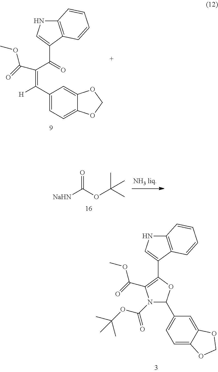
C1(C([H])=C(C(C2=CNC3=C2C=CC=C3)=O)C(=O)OC)=CC=C2C(=C1)OCO2.C1(C2=CNC3=C2C=CC=C3)=C(C(=O)OC)N(C(OC(C)(C)C)=O)C(C2=CC=C3C(=C2)OCO3)O1.[NaHN]C(OC(C)(C)C)=O
